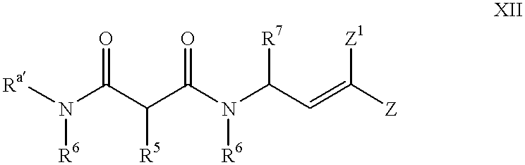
C(N(C(C=C([Z])[Z1])[R7])[R6])(=O)C([R5])C(N([Ra])[R6])=O
